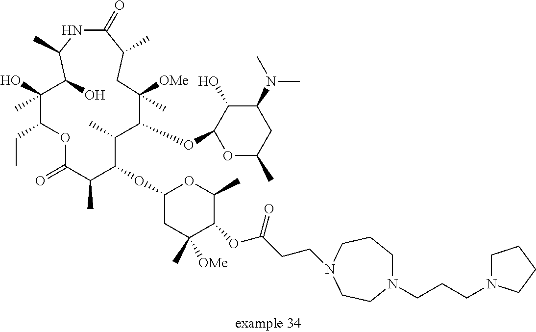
C1(OC2C(C)C(OC3OC(C)CC(N(C)C)C3O)C([OMe])(C)CC(C)C(=O)NC(C)C(O)C(C)(O)C(CC)OC(=O)C2C)CC(C)([OMe])C(OC(CCN2CCCN(CCCN3CCCC3)CC2)=O)C(C)O1
